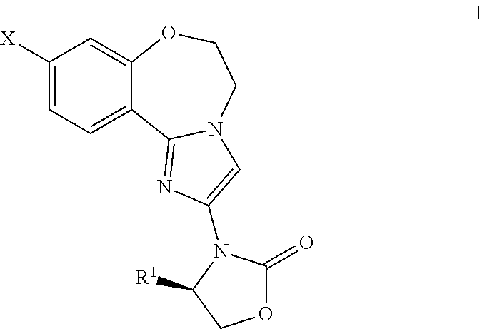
C1([X])=CC=C2C(=C1)OCCN1C2=NC(N2C(=O)OCC2[R1])=C1
